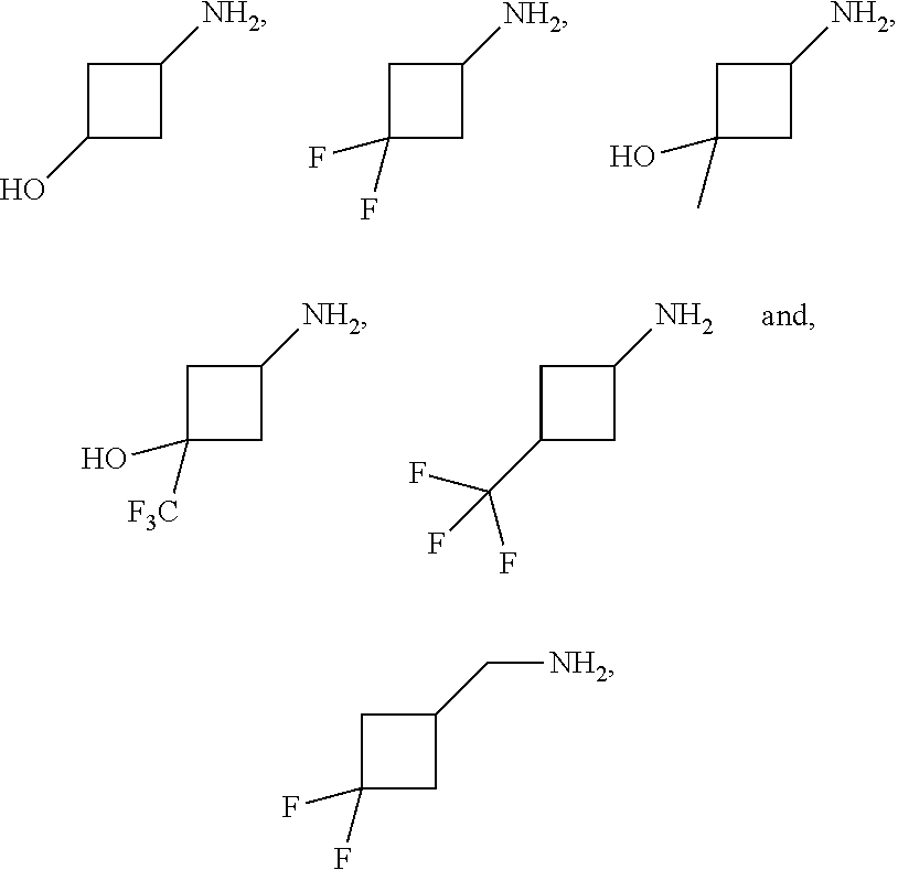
C1(O)CC([NH2])C1.C1C(F)(F)CC1[NH2].C1C(C)(O)CC1[NH2].C1(C(F)(F)F)CC(N)C1.C1C([F3C])(O)CC1[NH2].C1C(F)(F)CC1C[NH2]
